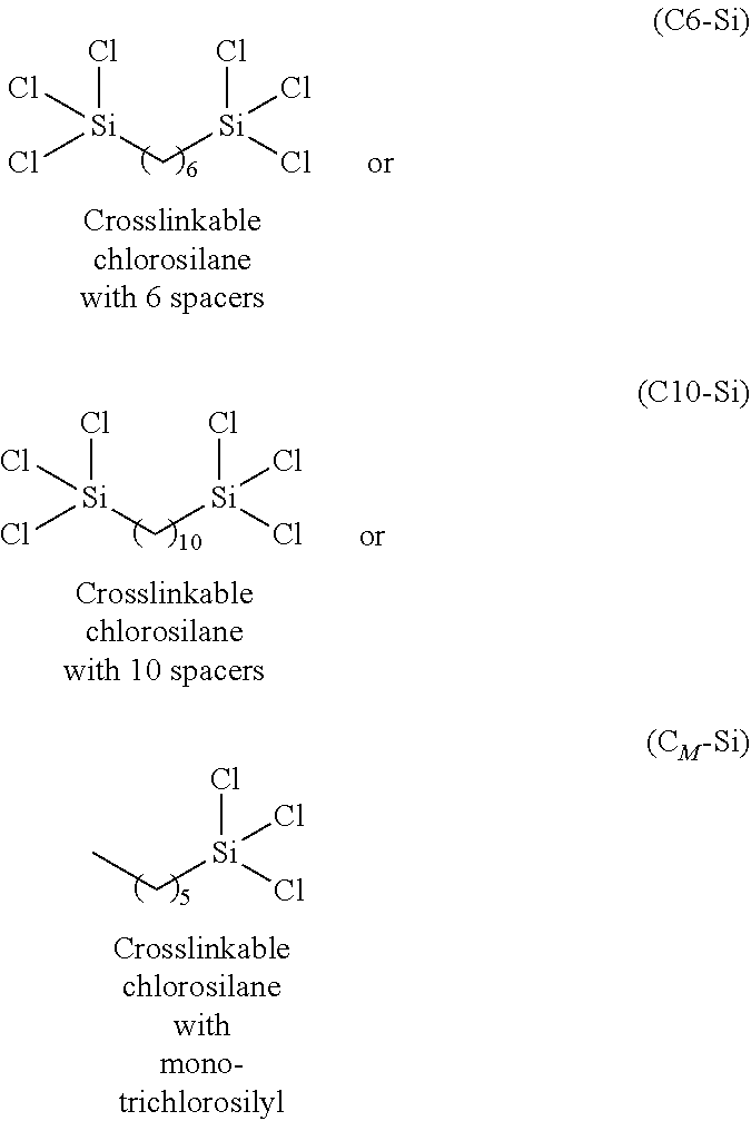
CC[Si](Cl)(Cl)Cl.[Si](C[Si](Cl)(Cl)Cl)(Cl)(Cl)Cl.[Si](C[Si](Cl)(Cl)Cl)(Cl)(Cl)Cl
